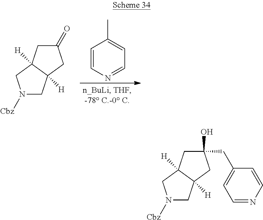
N1([Cbz])CC2([H])C([H])(C1)CC(=O)C2.C1=CN=CC=C1C.N1([Cbz])CC2([H])C([H])(C1)CC(O)(CC1=CC=NC=C1)C2
